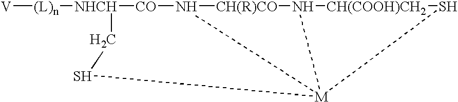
[V][(L)n][NHCH]1[CO]N2[CH(R)CO]N3[CH(COOH)CH2]S[M]23SC1
